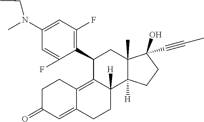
C1(N(C)CC)=CC(F)=C(C2C3=C4C(=CC(=O)CC4)CCC3([H])C3([H])C(C)(C2)C(O)(C#CC)CC3)C(F)=C1
